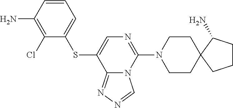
S(C1=CN=C(N2CCC3(CC2)C(N)CCC3)N2C1=NN=C2)C1=CC=CC(N)=C1Cl
